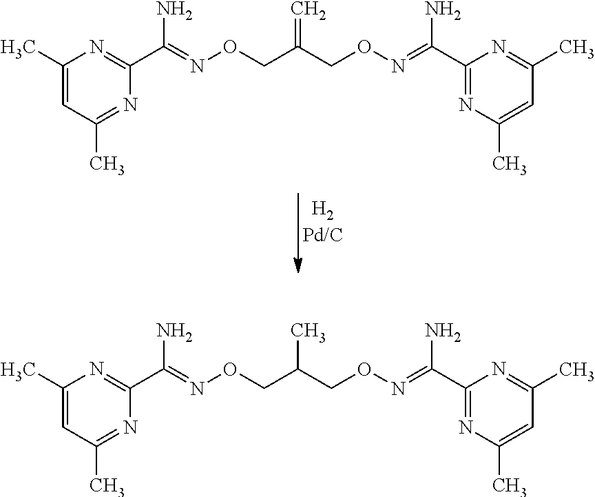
C1(C)=CC(C)=NC(C(=NOCC(CON=C(C2=NC(C)=CC(C)=N2)N)=C)N)=N1.C1(C)=CC(C)=NC(C(=NOCC(CON=C(C2=NC(C)=CC(C)=N2)N)C)N)=N1
